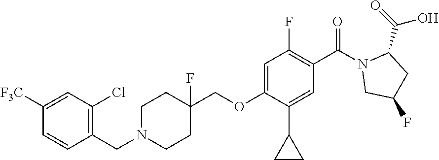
C1(CN2CCC(COC3=CC(F)=C(C(=O)N4CC(F)CC4C(=O)O)C=C3C3CC3)(F)CC2)=C(Cl)C=C([F3C])C=C1
